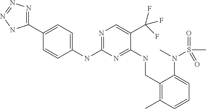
C1(NC2=NC=C(C(F)(F)F)C(NCC3=C(C)C=CC=C3N(C)S(C)(=O)=O)=N2)=CC=C(C2=NN=NN2)C=C1
